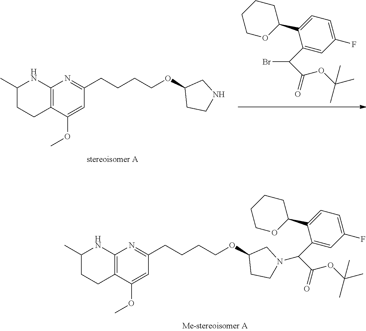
C(CCCOC1CCN(C(C2=CC(F)=CC=C2C2CCCCO2)C(=O)OC(C)(C)C)C1)C1=NC2=C(C(OC)=C1)CCC(C)N2.C1(C(Br)C(=O)OC(C)(C)C)=CC(F)=CC=C1C1CCCCO1.C12=C(C(OC)=CC(CCCCOC3CCNC3)=N1)CCC(C)N2
